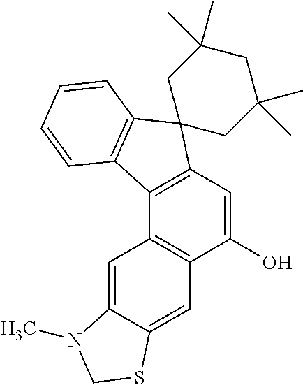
C1(O)=CC2=C(C3=C1C=C1C(=C3)N(C)CS1)C1=C(C23CC(C)(C)CC(C)(C)C3)C=CC=C1
